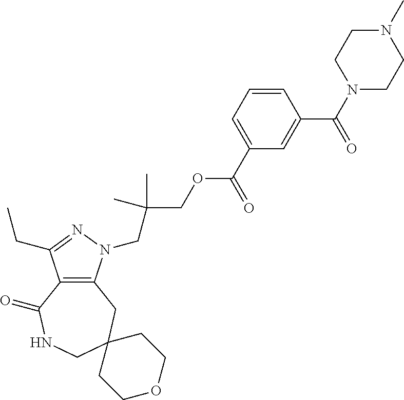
C12=C(CC3(CNC1=O)CCOCC3)N(CC(COC(C1=CC=CC(C(=O)N3CCN(C)CC3)=C1)=O)(C)C)N=C2CC
